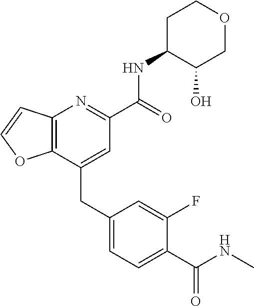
C12=C(C=CO1)N=C(C(NC1C(O)COCC1)=O)C=C2CC1=CC=C(C(NC)=O)C(F)=C1
